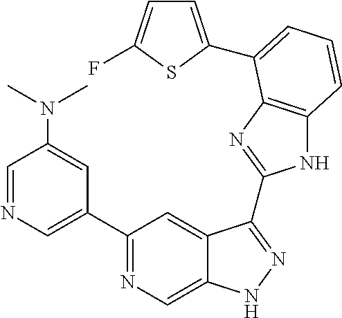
C1=NC=C(C2=NC=C3C(=C2)C(C2=NC4=C(N2)C=CC=C4C2=CC=C(F)S2)=NN3)C=C1N(C)C
